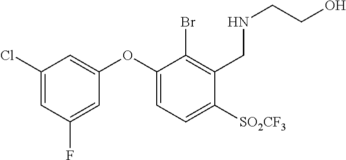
C1(Cl)=CC(F)=CC(OC2=CC=C([SO2CF3])C(CNCCO)=C2Br)=C1
